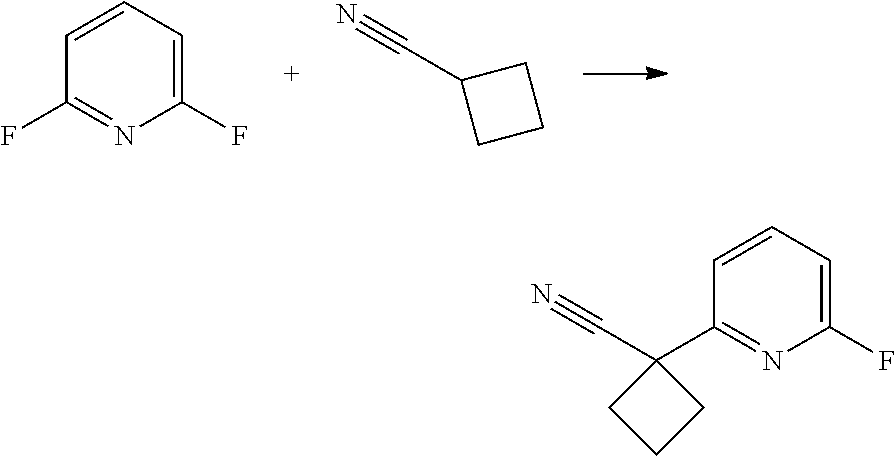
C1(F)=CC=CC(F)=N1.C1(C#N)CCC1.C1=CC(C2(C#N)CCC2)=NC(F)=C1
